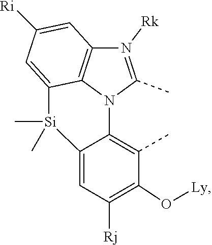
C12=C(C)C(O[Ly])=C([Rj])C=C1[Si](C)(C)C1=CC([Ri])=CC3=C1N2C(C)=N3[Rk]
